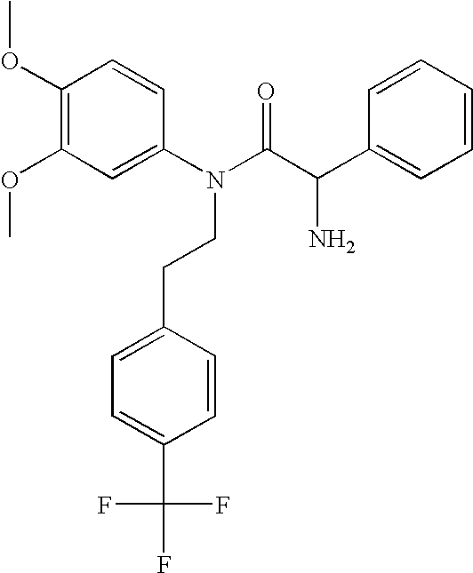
C1(N(C(C(C2=CC=CC=C2)N)=O)CCC2=CC=C(C(F)(F)F)C=C2)=CC(OC)=C(OC)C=C1
